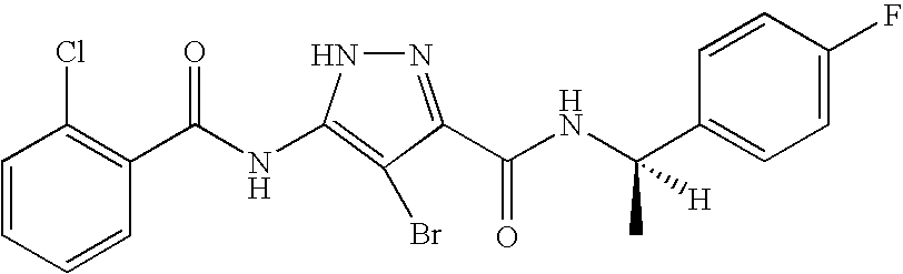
C1(Cl)=C(C(NC2=C(Br)C(C(NC(C3=CC=C(F)C=C3)(C)[H])=O)=NN2)=O)C=CC=C1
